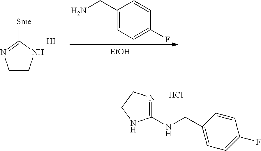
C1CNC([Sme])=N1.I.[EtOH].C1(CN)=CC=C(F)C=C1.C1(NCC2=CC=C(F)C=C2)=NCCN1.Cl
